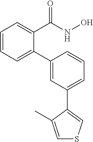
C1=CC=C(C2=CC(C3=CSC=C3C)=CC=C2)C(C(=O)NO)=C1
